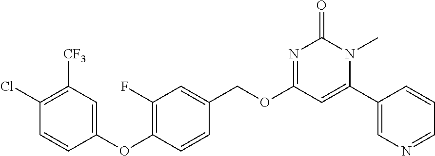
C1(Cl)=C([CF3])C=C(OC2=C(F)C=C(COC3=NC(=O)N(C)C(C4=CN=CC=C4)=C3)C=C2)C=C1
